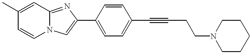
N12C(=NC(C3=CC=C(C#CCCN4CCCCC4)C=C3)=C1)C=C(C)C=C2
